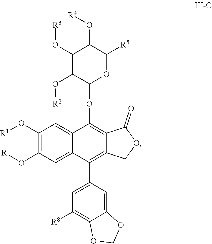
C1(O[R1])=C(O[R])C=C2C(=C1)C(OC1OC([R5])C(O[R4])C(O[R3])C1O[R2])=C1C(=C2C2=CC([R8])=C3C(=C2)OCO3)COC1=O
